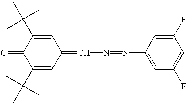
C1(C(C)(C)C)=CC(=CN=NC2=CC(F)=CC(F)=C2)C=C(C(C)(C)C)C1=O
